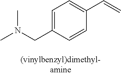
N(CC1=CC=C(C=C)C=C1)(C)C
